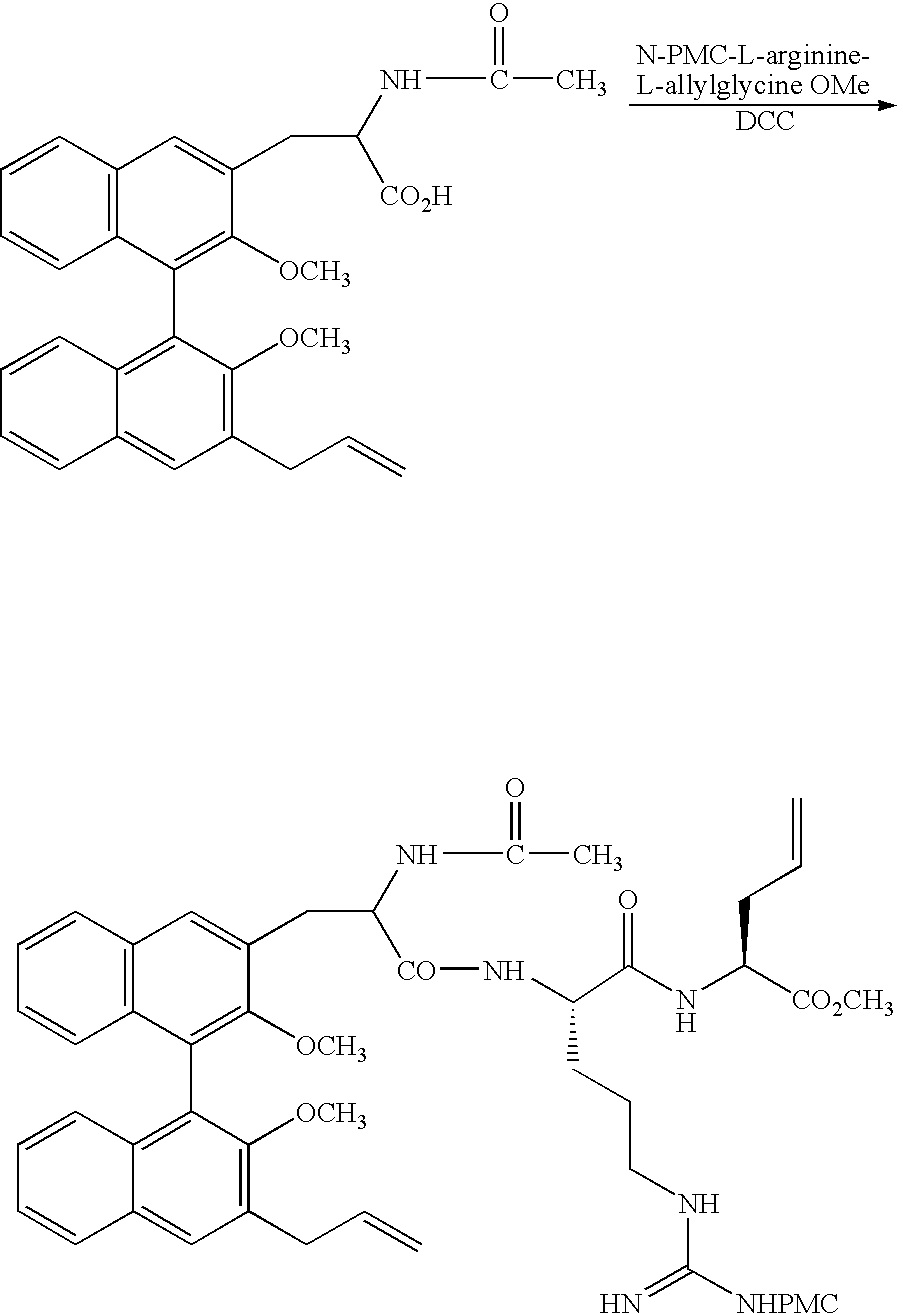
C1=CC2=C(C=C1)C(C1=C3C(=CC(CC=C)=C1[OCH3])C=CC=C3)=C([OCH3])C(CC(NC(=O)C)[CO2H])=C2.[DCC].C1=CC2=C(C=C1)C(C1=C3C(=CC(CC=C)=C1[OCH3])C=CC=C3)=C([OCH3])C(CC(NC(=O)C)[CO]NC(CCCNC(=N)[NHPMC])C(=O)NC(CC=C)[CO2CH3])=C2
